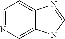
C1=NC=C2C(=C1)N=CN2
